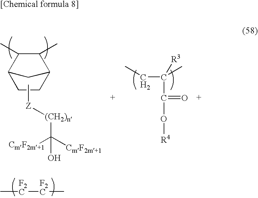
C1CC2C(C)C(C)C1C2.C[Z][(CH2)n]C([CmF2m+1])(O)[CmF2m+1].CCC(C)([R3])C(O[R4])=O.C[F2C][F2C]C
